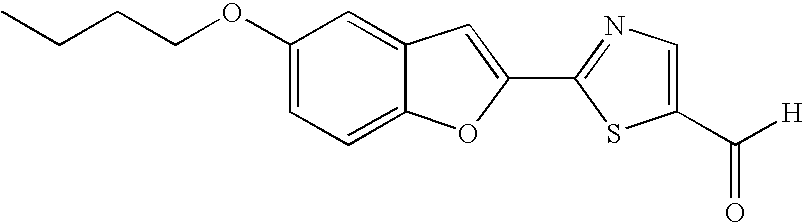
C1(OCCCC)=CC=C2C(=C1)C=C(C1=NC=C(C([H])=O)S1)O2
